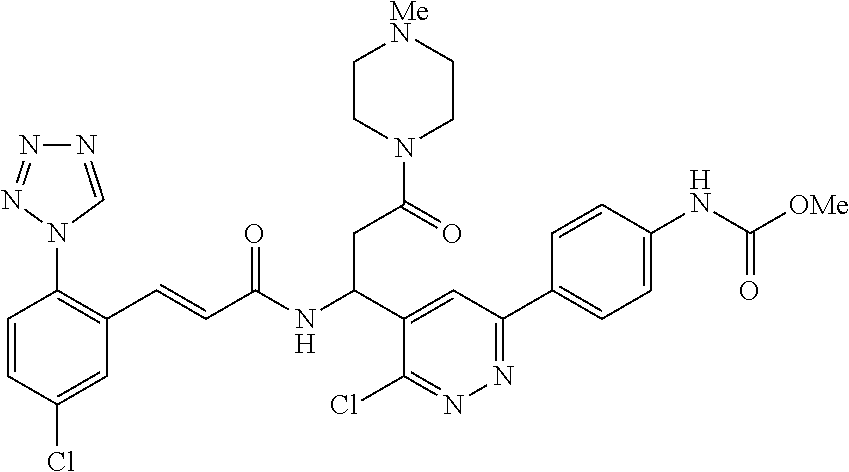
C1=CC(Cl)=CC(C=CC(NC(C2=CC(C3=CC=C(NC([OMe])=O)C=C3)=NN=C2Cl)CC(=O)N2CC[MeN]CC2)=O)=C1N1N=NN=C1
